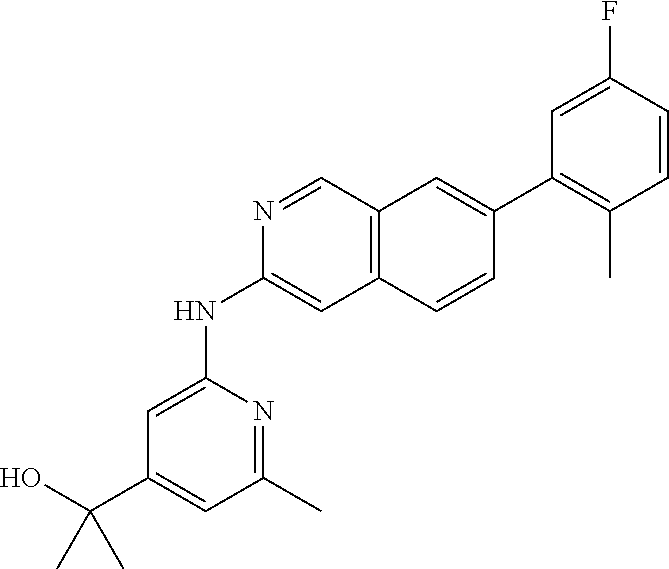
N1=CC2=C(C=C1NC1=CC(C(O)(C)C)=CC(C)=N1)C=CC(C1=C(C)C=CC(F)=C1)=C2
